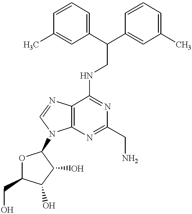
C1=CC=C(C(C2=CC(C)=CC=C2)CNC2=NC(CN)=NC3=C2N=CN3C2OC(CO)C(O)C2O)C=C1C
